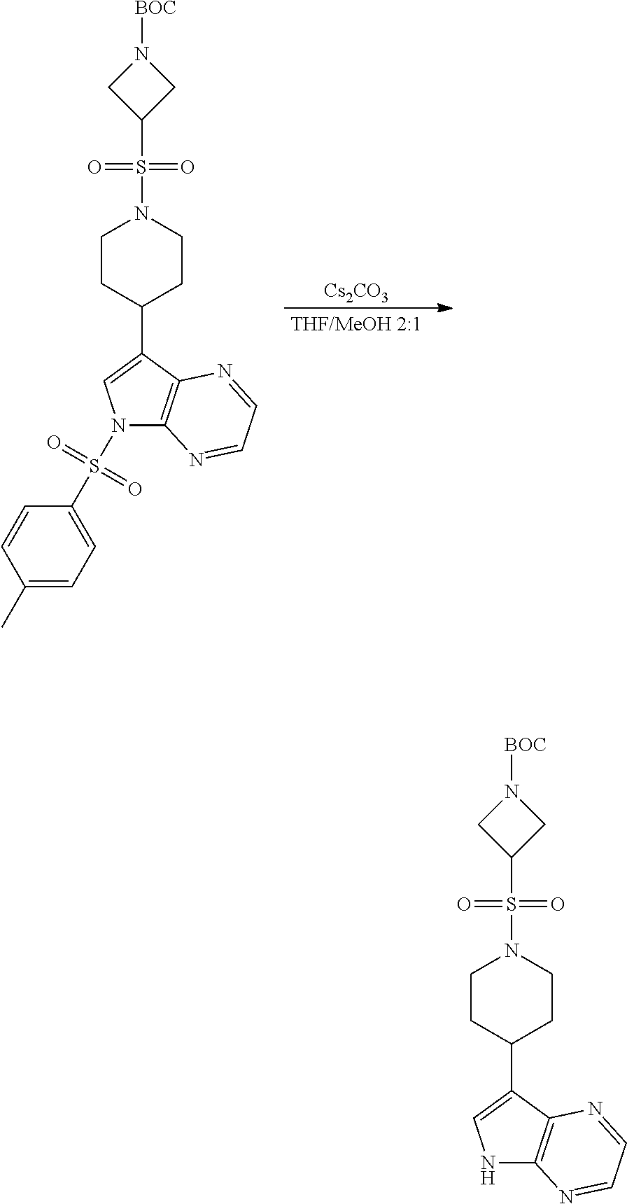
[Cs2CO3].[THF/MeOH 2:1].C1(S(=O)(=O)N2CCC(C3=CN(S(=O)(=O)C4=CC=C(C)C=C4)C4=C3N=CC=N4)CC2)CN([BOC])C1.S(=O)(=O)(N1CCC(C2=CNC3=C2N=CC=N3)CC1)C1CN([BOC])C1
